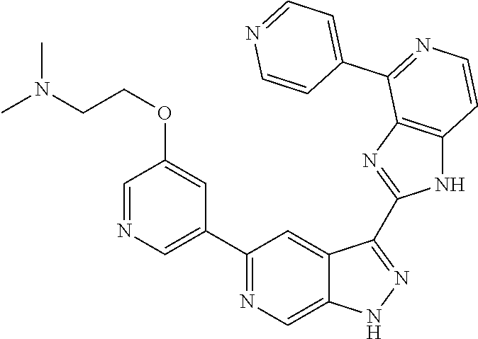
C1(C2=NC=C3C(=C2)C(C2=NC4=C(N2)C=CN=C4C2=CC=NC=C2)=NN3)=CN=CC(OCCN(C)C)=C1
